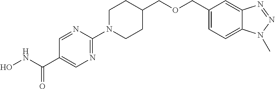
N1=C(N2CCC(COCC3=CC=C4C(=C3)N=NN4C)CC2)N=CC(C(NO)=O)=C1
